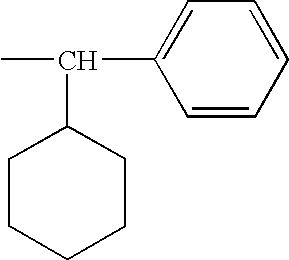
C1=CC=CC=C1C(C)C1CCCCC1
